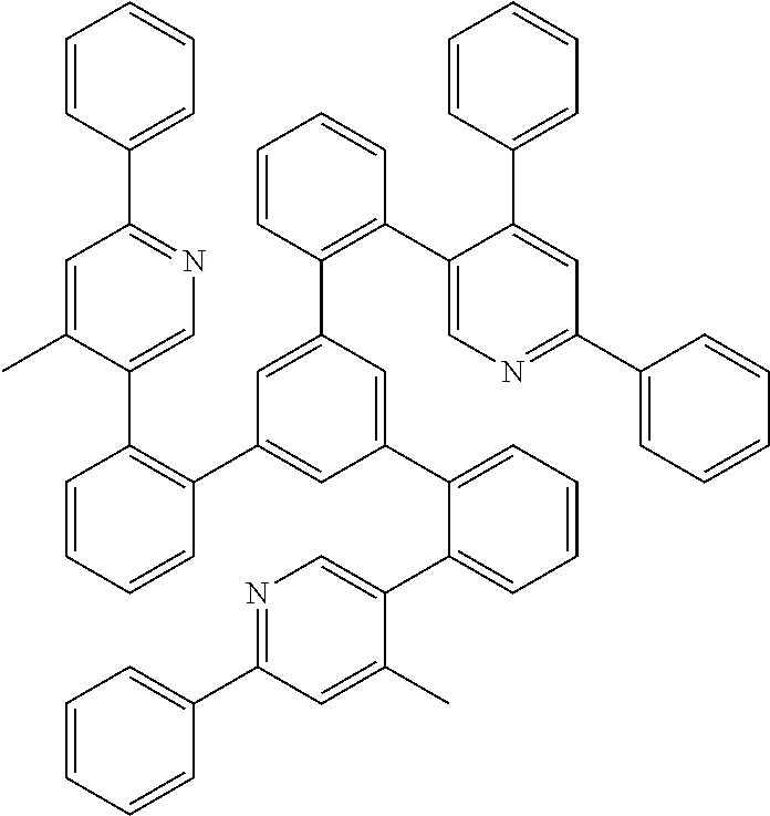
C1=CC(C2=NC=C(C3=C(C4=CC(C5=CC=CC=C5C5=CN=C(C6=CC=CC=C6)C=C5C)=CC(C5=C(C6=CN=C(C7=CC=CC=C7)C=C6C6=CC=CC=C6)C=CC=C5)=C4)C=CC=C3)C(C)=C2)=CC=C1
